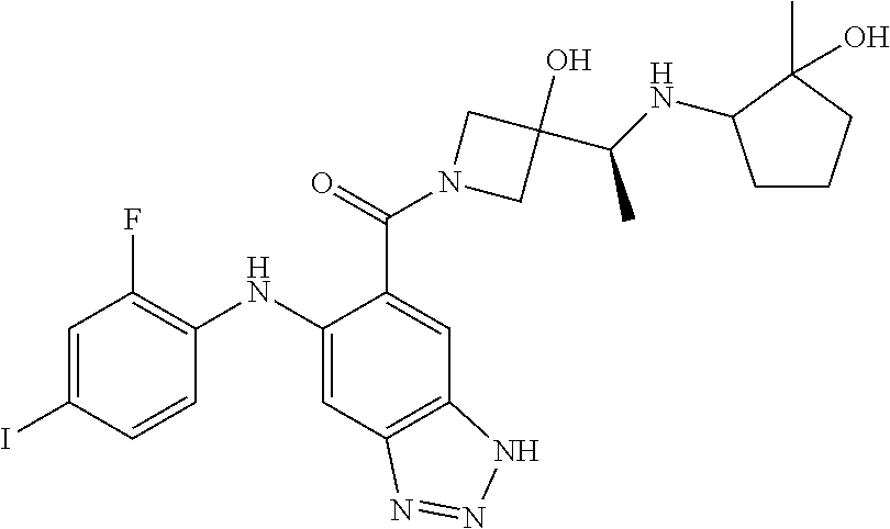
C1=C(I)C=CC(NC2=CC3=C(C=C2C(=O)N2CC(C(C)NC4CCCC4(C)O)(O)C2)NN=N3)=C1F
